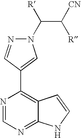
N1=CN=C2C(=C1C1=CN(C(C([R])[CN])[R])N=C1)C=CN2
